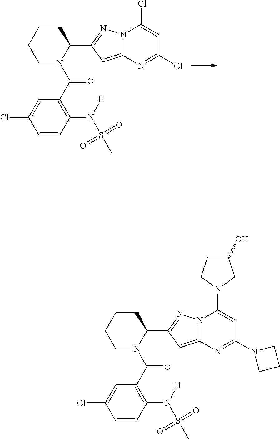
C1N(C(C2=C(N(S(C)(=O)=O)[H])C=CC(Cl)=C2)=O)C(C2=NN3C(=C2)N=C(Cl)C=C3Cl)CCC1.C1N(C(C2=C(N(S(C)(=O)=O)[H])C=CC(Cl)=C2)=O)C(C2=NN3C(=C2)N=C(N2CCC2)C=C3N2CC(O)CC2)CCC1
